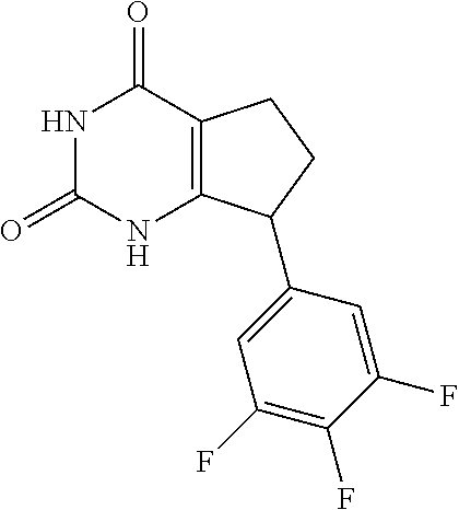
N1C(=O)NC2=C(C1=O)CCC2C1=CC(F)=C(F)C(F)=C1
